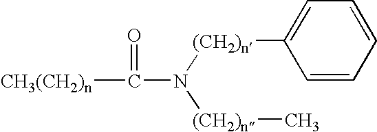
[CH3(CH2)n]C(=O)N([(CH2)n]C1=CC=CC=C1)[(CH2)n]C
